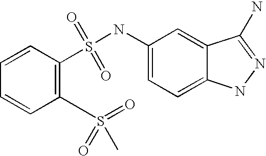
C1=CC(S(NC2=CC=C3C(=C2)C(N)=NN3)(=O)=O)=C(S(=O)(=O)C)C=C1
